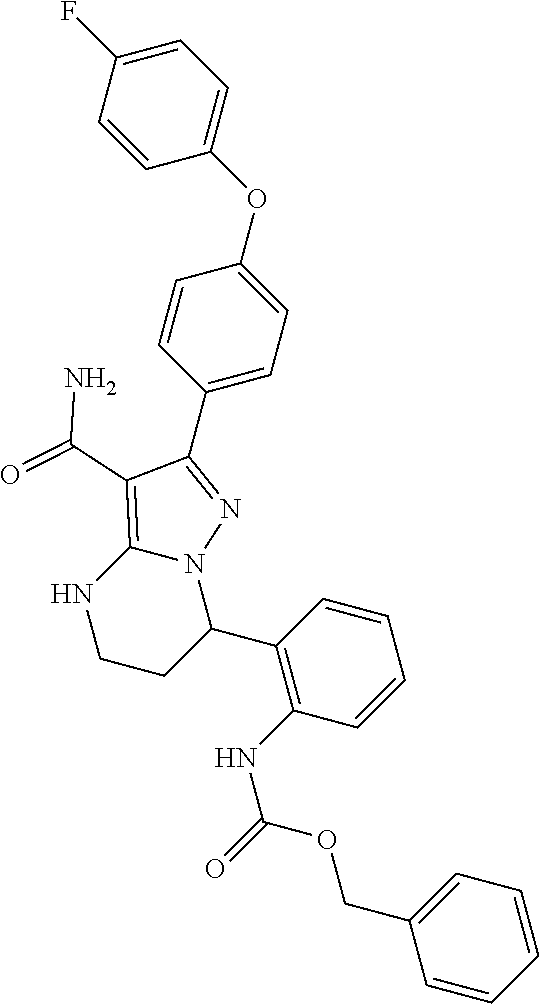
C1=C(OC2=CC=C(C3=NN4C(=C3C(=O)N)NCCC4C3=C(NC(=O)OCC4=CC=CC=C4)C=CC=C3)C=C2)C=CC(F)=C1
